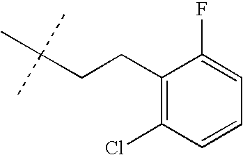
C1(CCC(C)(C)C)=C(Cl)C=CC=C1F
